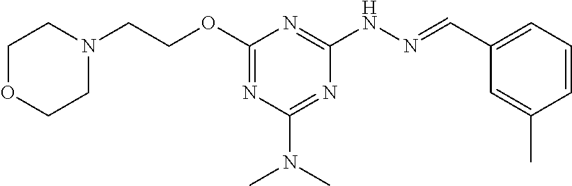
N1(CCOC2=NC(N(C)C)=NC(NN=CC3=CC=CC(C)=C3)=N2)CCOCC1
